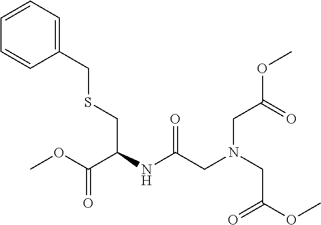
N(C(CN(CC(=O)OC)CC(OC)=O)=O)C(C(OC)=O)CSCC1=CC=CC=C1
